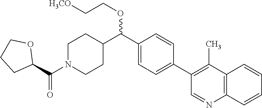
C1(C(C2CCN(C(C3OCCC3)=O)CC2)OCC[H3CO])=CC=C(C2=C(C)C3=C(N=C2)C=CC=C3)C=C1
